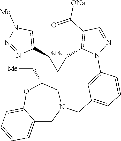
C1(C2=C(C(=O)[ONa])C=NN2C2=CC(CN3CC(C[Me])OC4=CC=CC=C4C3)=CC=C2)C(C2=CN([Me])N=N2)C1
